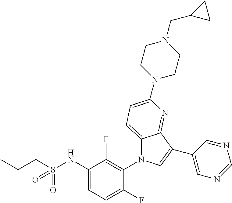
C12=CC=C(N3CCN(CC4CC4)CC3)N=C1C(C1=CN=CN=C1)=CN2C1=C(F)C(NS(CCC)(=O)=O)=CC=C1F
